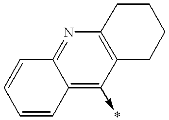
C1=CC2=C(->*)C3=C(N=C2C=C1)CCCC3
